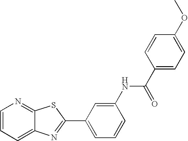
C12=CC=CN=C1SC(C1=CC=CC(NC(C3=CC=C(OC)C=C3)=O)=C1)=N2
